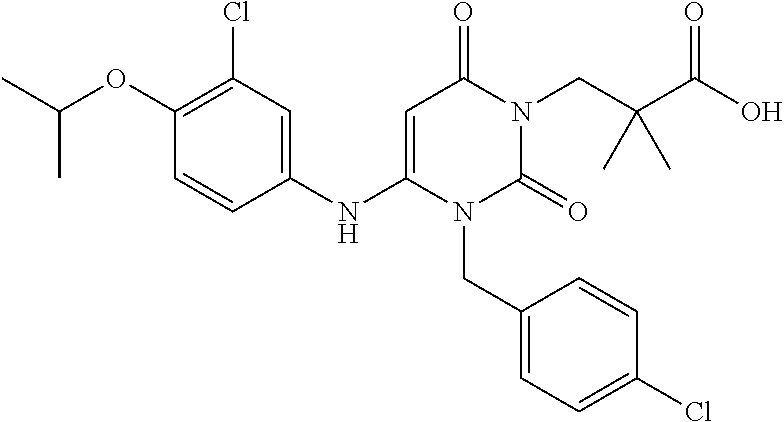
C1(OC(C)C)=C(Cl)C=C(NC2=CC(=O)N(CC(C(O)=O)(C)C)C(=O)N2CC2=CC=C(Cl)C=C2)C=C1
